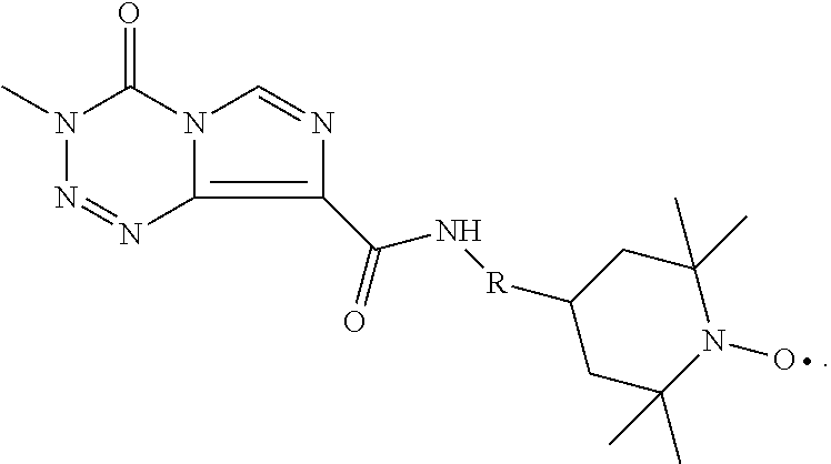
N1(C)N=NC2=C(C(N[R]C3CC(C)(C)N(O)C(C)(C)C3)=O)N=CN2C1=O
